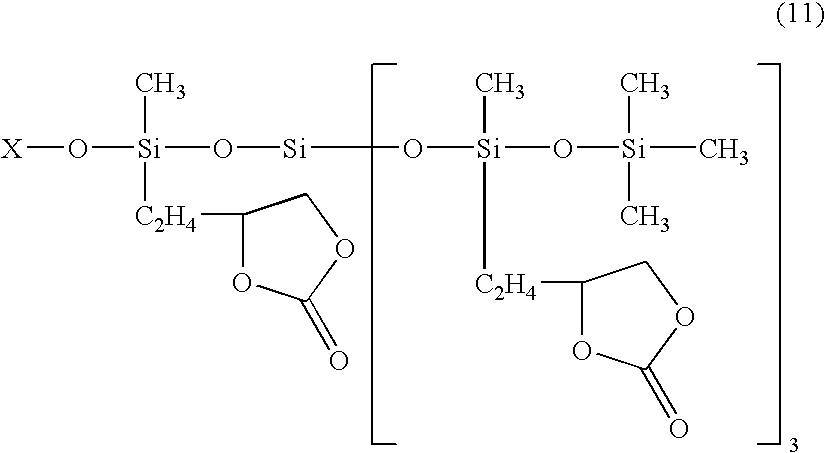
[Si](O[Si](C)([C2H4]C1OC(=O)OC1)O[Si](C)(C)C)O[Si](C)([C2H4]C1OC(=O)OC1)O[X]
